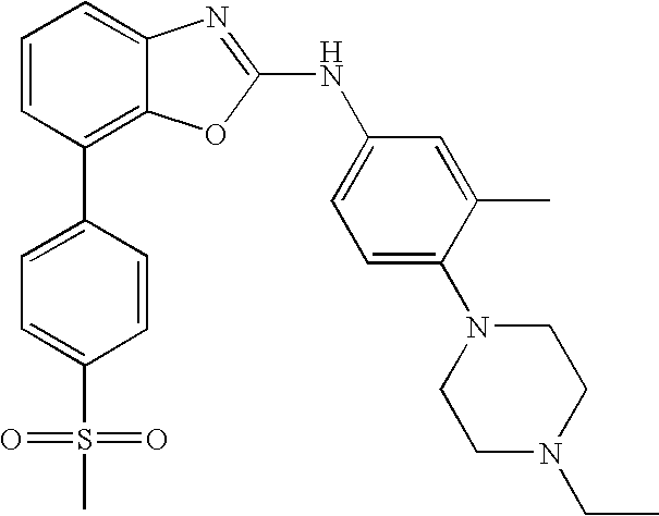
C1=CC(C2=CC=C(S(=O)(=O)C)C=C2)=C2C(=C1)N=C(NC1=CC=C(N3CCN(CC)CC3)C(C)=C1)O2
